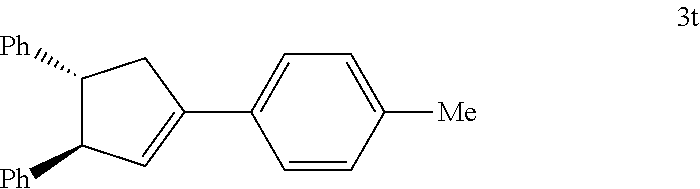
C1([Ph])C([Ph])C=C(C2=CC=C([Me])C=C2)C1
